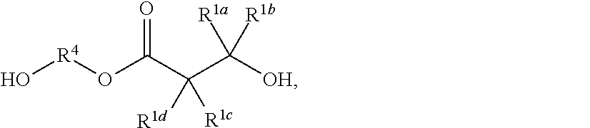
O[R4]OC(C(C([OH])([R1b])[R1a])([R1c])[R1d])=O
